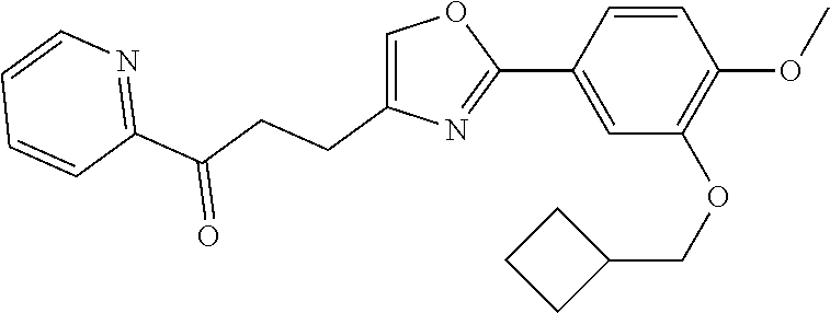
C1(C2=CC(OCC3CCC3)=C(OC)C=C2)=NC(CCC(C2=NC=CC=C2)=O)=CO1
